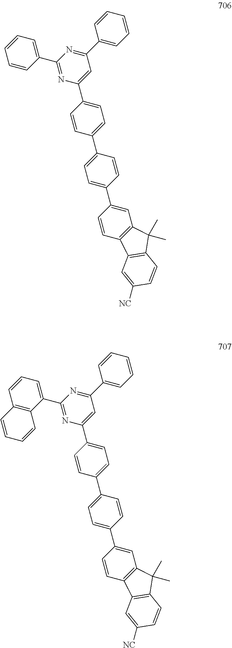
C1=CC(C2=NC(C3=CC=C(C4=CC=C(C5=CC6=C(C=C5)C5=C(C6(C)C)C=CC([NC])=C5)C=C4)C=C3)=CC(C3=CC=CC=C3)=N2)=CC=C1.C12=C(C(C3=NC(C4=CC=C(C5=CC=C(C6=CC7=C(C=C6)C6=C(C7(C)C)C=CC([NC])=C6)C=C5)C=C4)=CC(C4=CC=CC=C4)=N3)=CC=C1)C=CC=C2
